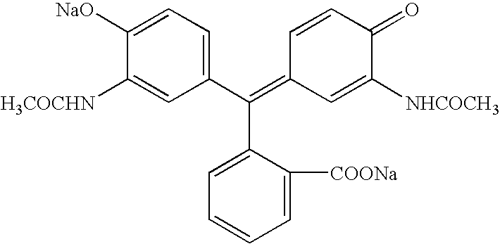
C1(C(=C2C=C([NHCOCH3])C(=O)C=C2)C2=CC=CC=C2[COONa])=CC=C([NaO])C([H3COCHN])=C1
